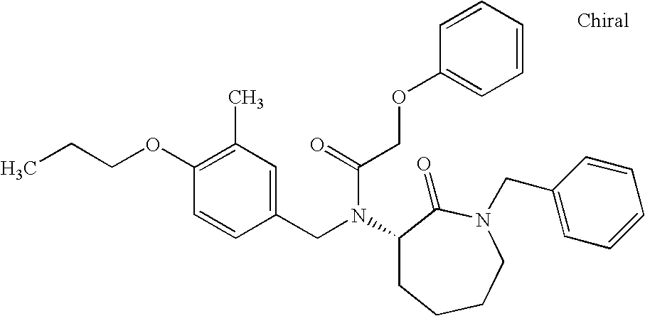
CCCOC1=C(C)C=C(CN(C(COC2=CC=CC=C2)=O)C2CCCCN(CC3=CC=CC=C3)C2=O)C=C1
